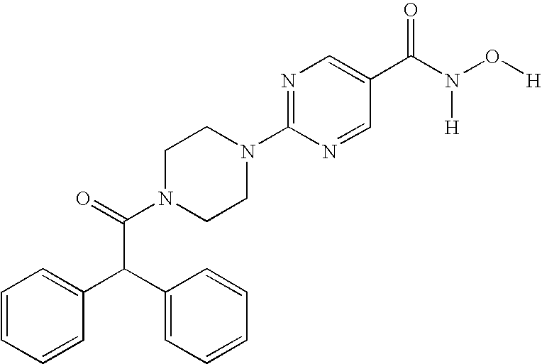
C1=CC=CC(C(C2=CC=CC=C2)C(=O)N2CCN(C3=NC=C(C(N(O[H])[H])=O)C=N3)CC2)=C1
